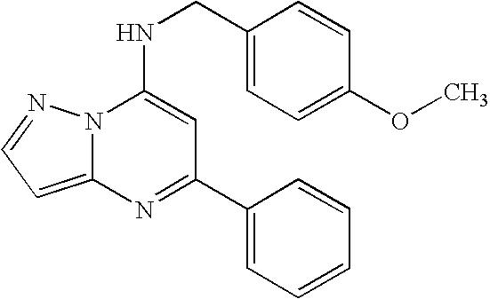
N12C(=CC=N1)N=C(C1=CC=CC=C1)C=C2NCC1=CC=C(OC)C=C1
